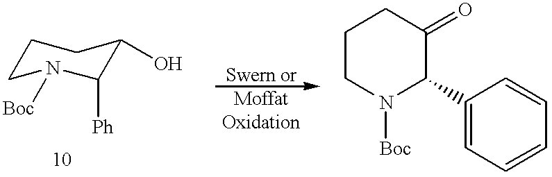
C1([Ph])C(O)CCCN1[Boc].C1CN([Boc])C(C2=CC=CC=C2)C(=O)C1
